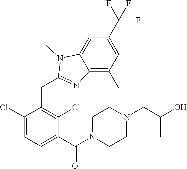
C1(Cl)=CC=C(C(=O)N2CCN(CC(O)C)CC2)C(Cl)=C1CC1=NC2=C(C)C=C(C(F)(F)F)C=C2N1C
